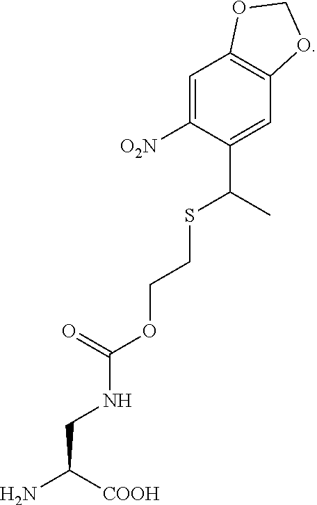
C1=C([O2N])C(C(C)SCCOC(NCC(N)[COOH])=O)=CC2=C1OCO2
